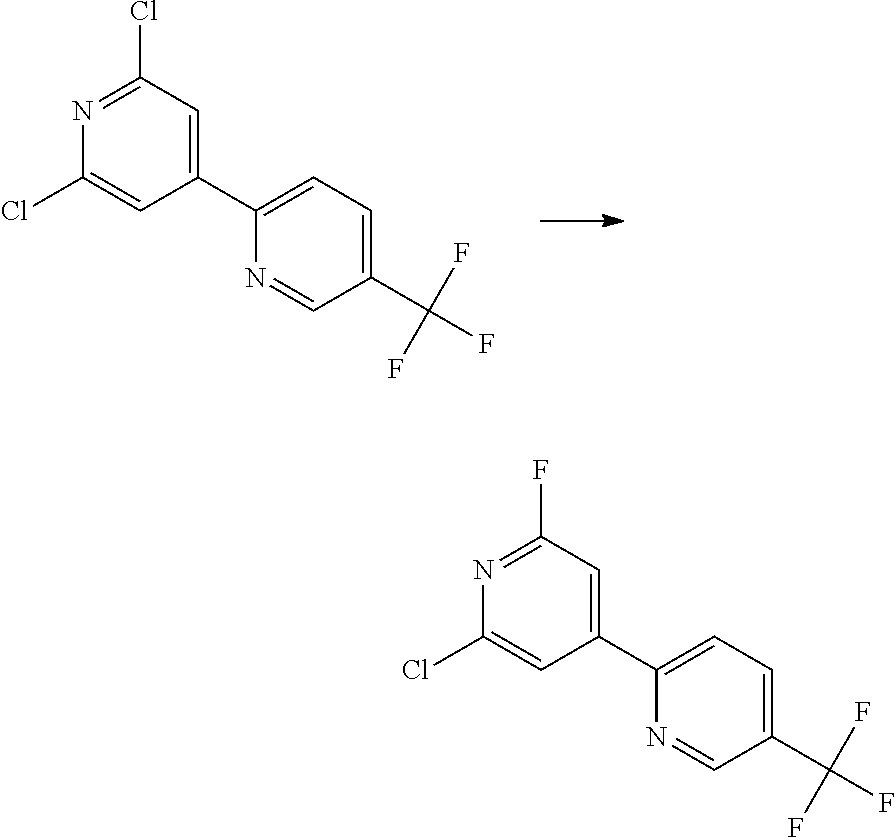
N1=C(Cl)C=C(C2=CC=C(C(F)(F)F)C=N2)C=C1Cl.N1=C(F)C=C(C2=CC=C(C(F)(F)F)C=N2)C=C1Cl
